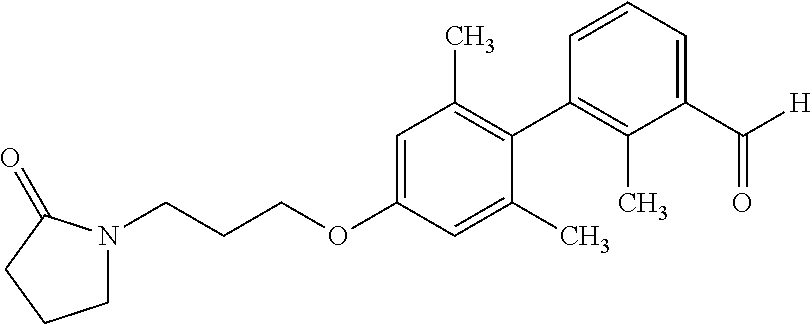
C1=C(OCCCN2CCCC2=O)C=C(C)C(C2=C(C)C(C(=O)[H])=CC=C2)=C1C
